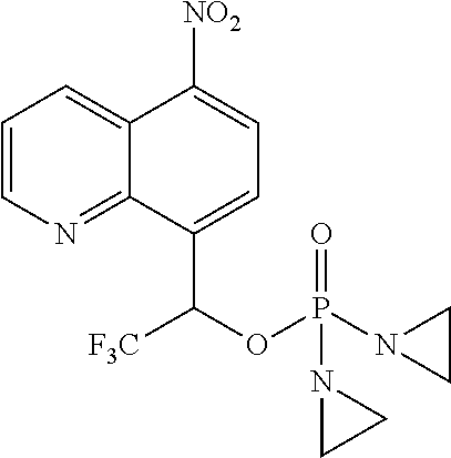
C12=NC=CC=C1C([NO2])=CC=C2C(OP(=O)(N1CC1)N1CC1)[F3C]
